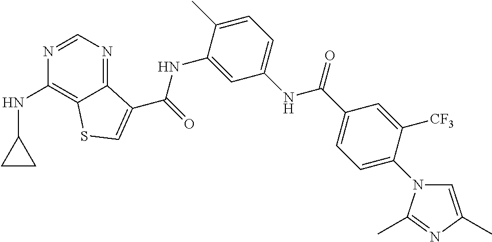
C1=NC(NC2CC2)=C2C(=N1)C(C(NC1=CC(NC(C3=CC=C(N4C=C(C)N=C4C)C([CF3])=C3)=O)=CC=C1C)=O)=CS2
